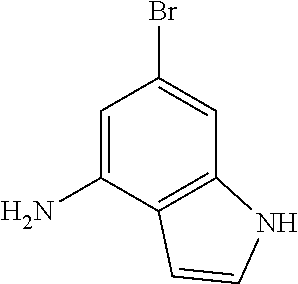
C1=C(N)C2=C(C=C1Br)NC=C2
